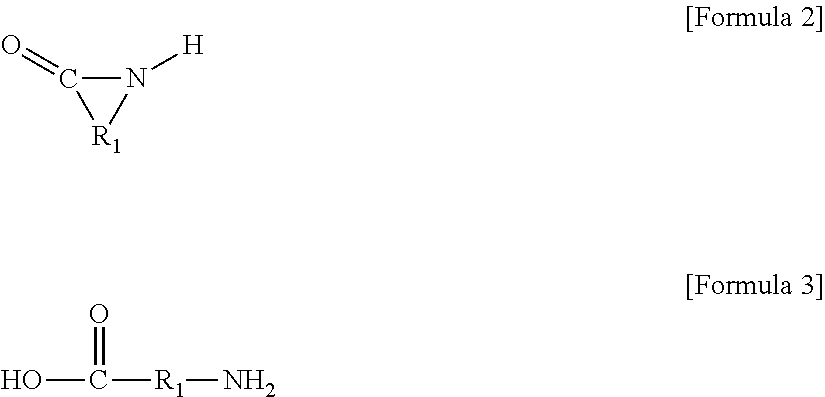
N1([H])C(=O)[R1]1.OC([R1]N)=O
